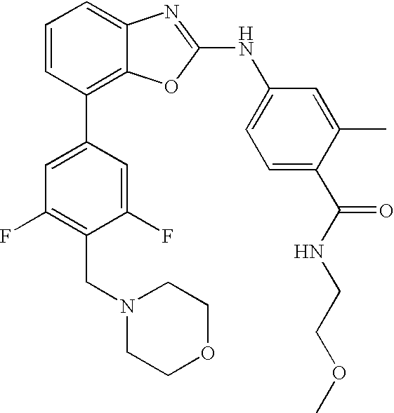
C1=CC(C2=CC(F)=C(CN3CCOCC3)C(F)=C2)=C2C(=C1)N=C(NC1=CC=C(C(NCCOC)=O)C(C)=C1)O2
